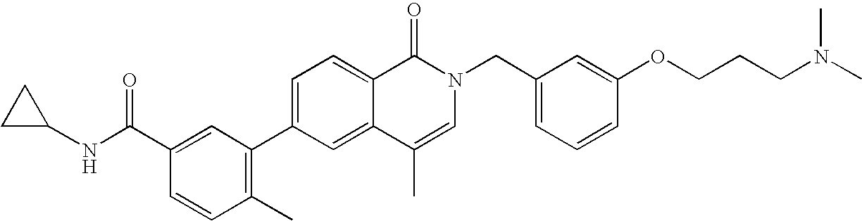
C1C(NC(=O)C2=CC(C3=CC=C4C(=C3)C(C)=CN(CC3=CC=CC(OCCCN(C)C)=C3)C4=O)=C(C)C=C2)C1
